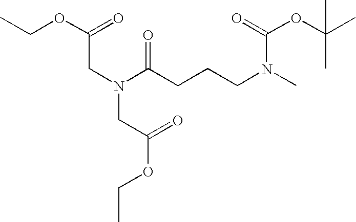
C(CN(C(=O)CCCN(C(=O)OC(C)(C)C)C)CC(=O)OCC)(=O)OCC
